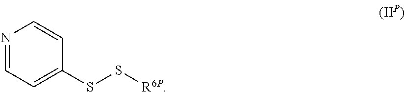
N1=CC=C(SS[R6P])C=C1
